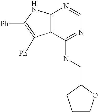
C12=C(C(NCC3OCCC3)=NC=N1)C([Ph])=C([Ph])N2
